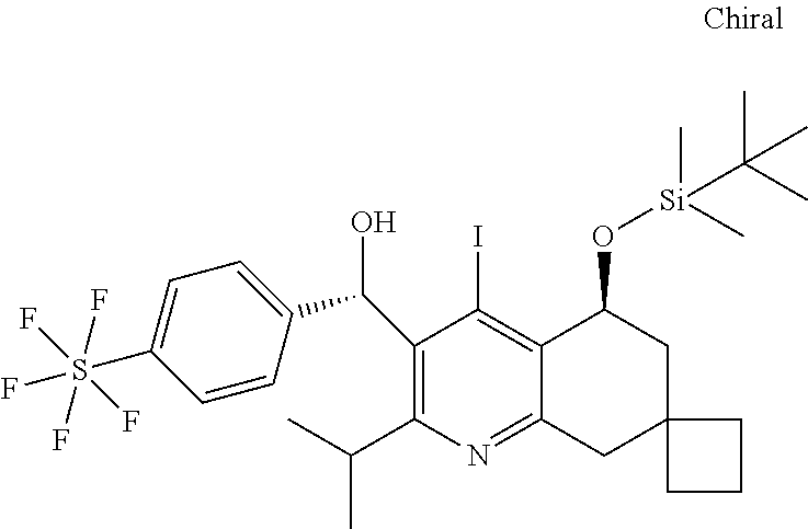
C1(C(O)C2=CC=C(S(F)(F)(F)(F)F)C=C2)=C(C(C)C)N=C2C(=C1I)C(O[Si](C(C)(C)C)(C)C)CC1(C2)CCC1
